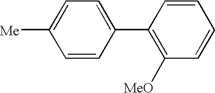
C1=CC(C2=C([MeO])C=CC=C2)=CC=C1[Me]
